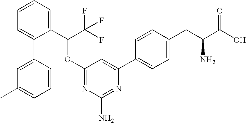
N1=C(OC(C2=CC=CC=C2C2=CC(C)=CC=C2)C(F)(F)F)C=C(C2=CC=C(CC(C(O)=O)N)C=C2)N=C1N
